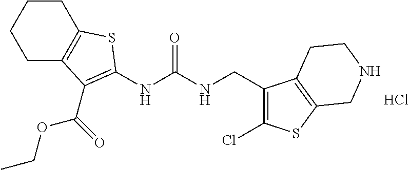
C1C2=C(CCC1)SC(NC(NCC1=C(Cl)SC3=C1CCNC3)=O)=C2C(OCC)=O.Cl
